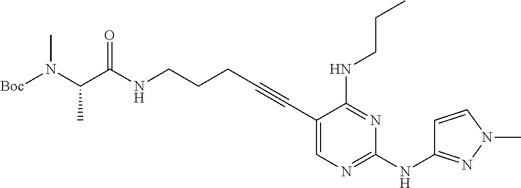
C(NCCCC#CC1=CN=C(NC2=NN(C)C=C2)N=C1NCCC)(=O)C(N([Boc])C)C
